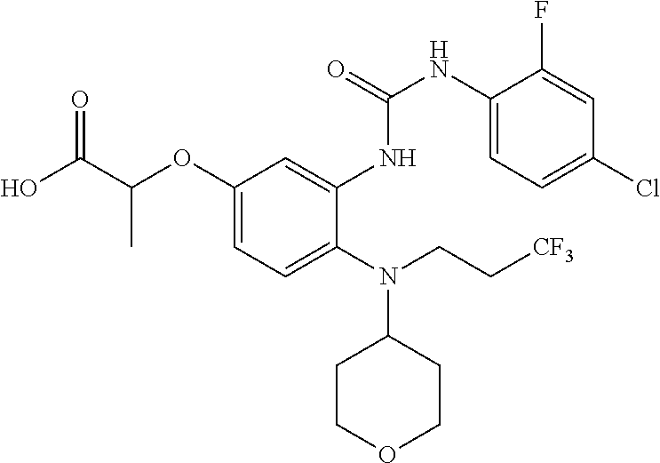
C1(OC(C(O)=O)C)=CC=C(N(CC[CF3])C2CCOCC2)C(NC(NC2=CC=C(Cl)C=C2F)=O)=C1
